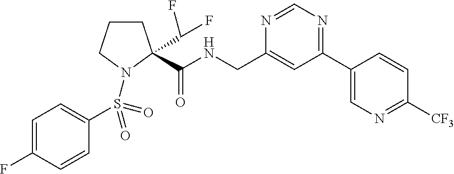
C1(CNC(=O)C2(C(F)F)CCCN2S(=O)(=O)C2=CC=C(F)C=C2)=CC(C2=CN=C([CF3])C=C2)=NC=N1
